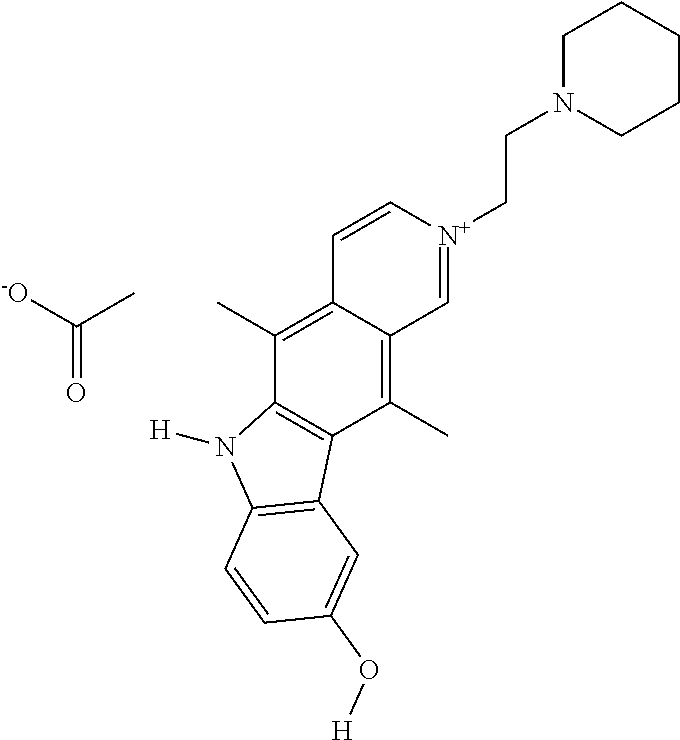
C1N(CC[N+]2=CC3=C(C)C4=C(C(C)=C3C=C2)N([H])C2=C4C=C(O[H])C=C2)CCCC1.C(=O)([-O])C
